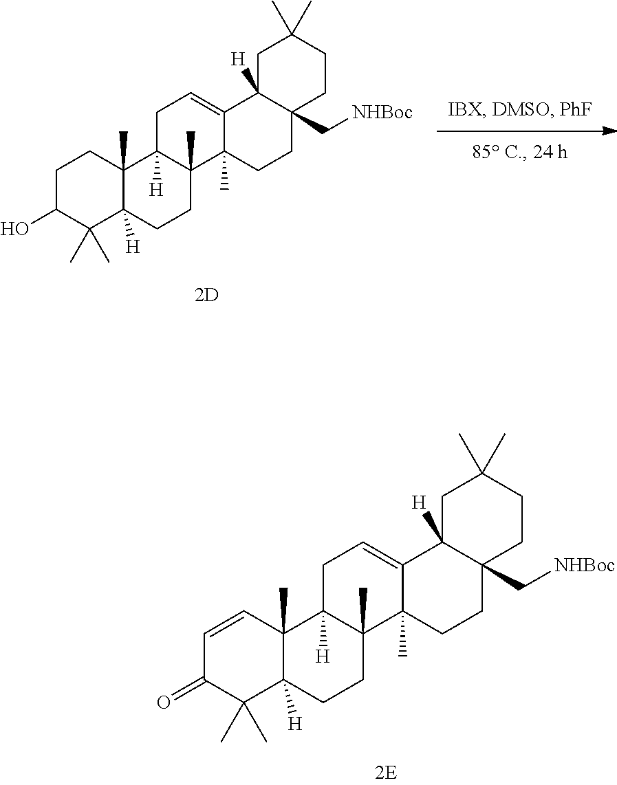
C1(O)C(C)(C)C2([H])C(C)(CC1)C1([H])C(C)(CC2)C2(C)CCC3(C[NHBoc])C([H])(CC(C)(C)CC3)C2=CC1.C1(=O)C(C)(C)C2([H])C(C)(C=C1)C1([H])C(C)(CC2)C2(C)CCC3(C[NHBoc])C([H])(CC(C)(C)CC3)C2=CC1
